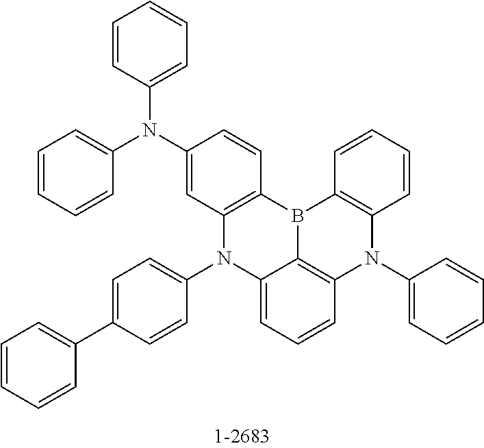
C12=CC=CC3=C1B(C1=C(N3C3=CC=CC=C3)C=CC=C1)C1=C(N2C2=CC=C(C3=CC=CC=C3)C=C2)C=C(N(C2=CC=CC=C2)C2=CC=CC=C2)C=C1
